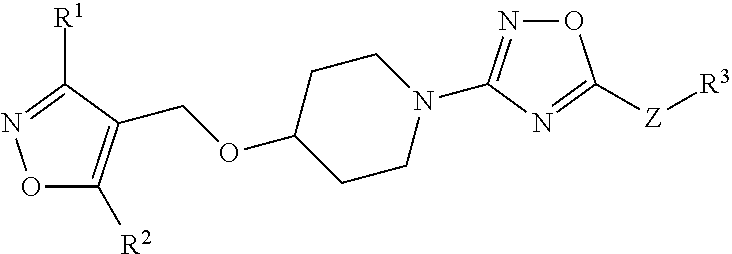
[R1]C1=NOC([R2])=C1COC1CCN(C2=NOC([Z][R3])=N2)CC1
